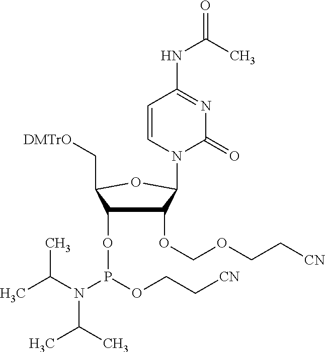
C1(OCOCC[CN])C(OP(N(C(C)C)C(C)C)OCC[CN])C(C[DMTrO])OC1N1C=CC(NC(C)=O)=NC1=O
